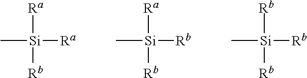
C[Si]([Ra])([Ra])[Rb].C[Si]([Rb])([Ra])[Rb].C[Si]([Rb])([Rb])[Rb]
